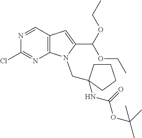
N1=CC2=C(N=C1Cl)N(CC1(NC(OC(C)(C)C)=O)CCCC1)C(C(OCC)OCC)=C2
